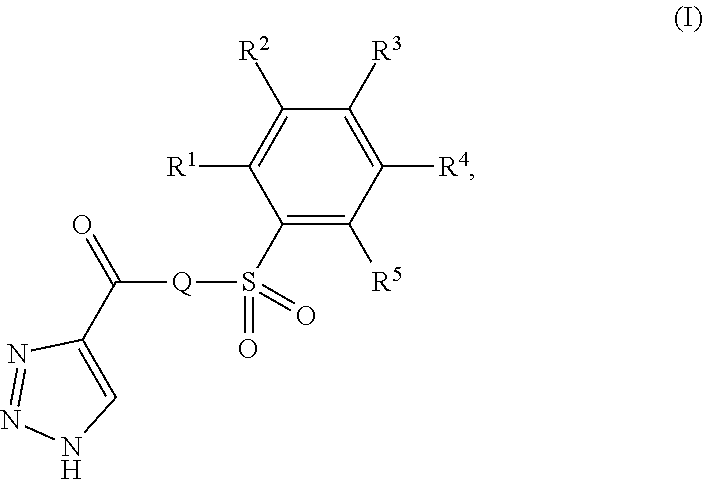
[Q](C(=O)C1=CNN=N1)S(=O)(=O)C1=C([R5])C([R4])=C([R3])C([R2])=C1[R1]
